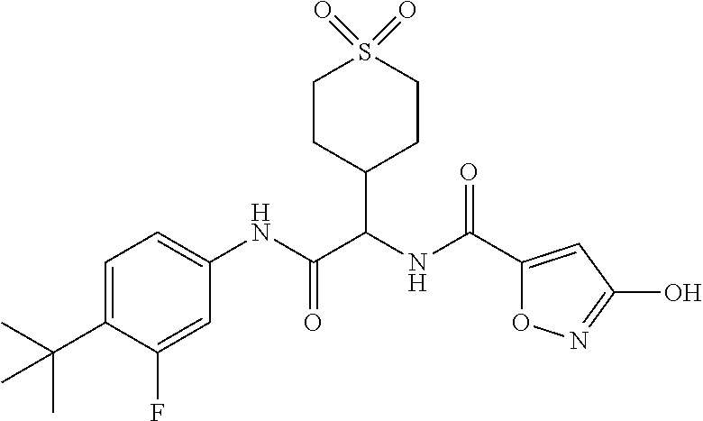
C1=C(C(C)(C)C)C(F)=CC(NC(C(NC(=O)C2=CC(O)=NO2)C2CCS(=O)(=O)CC2)=O)=C1
